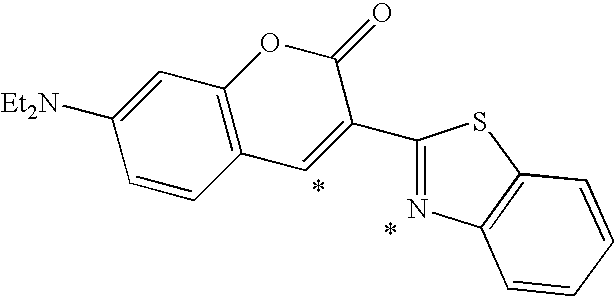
C1([Et2N])=CC2=C(C=C1)C=C(C1=NC3=C(S1)C=CC=C3)C(=O)O2
